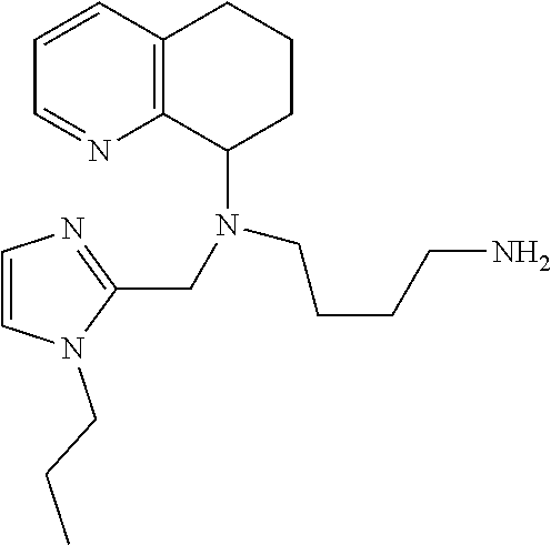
C1=CC2=C(N=C1)C(N(CCCCN)CC1=NC=CN1CCC)CCC2
